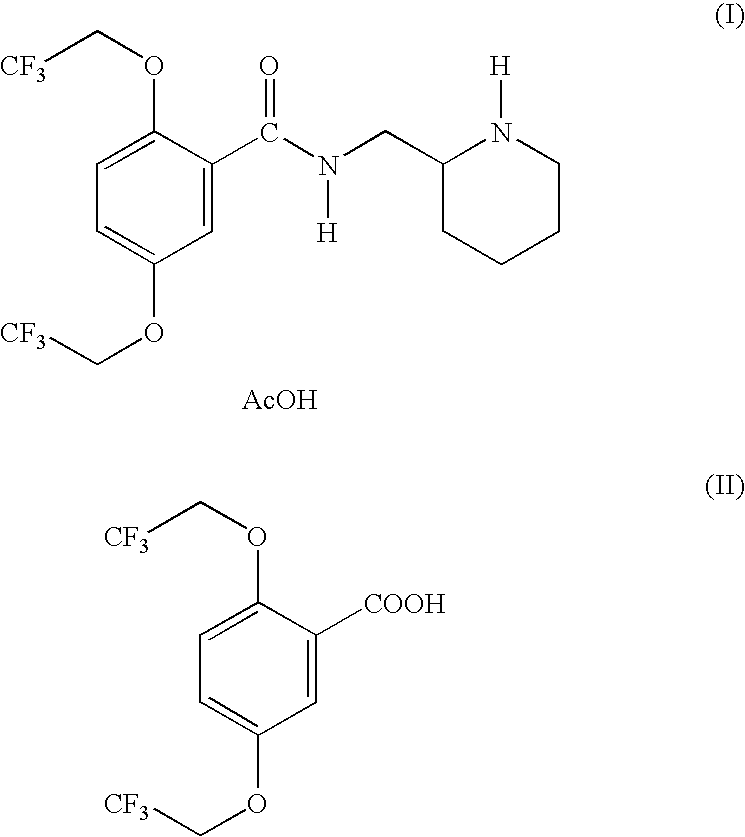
C1=C(OC[CF3])C(C(N([H])CC2CCCCN2[H])=O)=CC(OC[CF3])=C1.[AcOH].C1=C([COOH])C(OC[CF3])=CC=C1OC[CF3]
